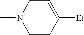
CN1CCC([Et])=CC1
